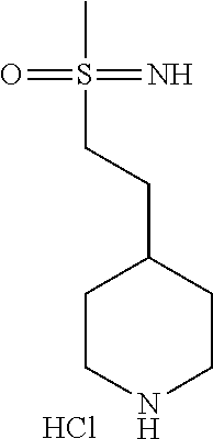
N1CCC(CCS(C)(=N)=O)CC1.Cl
